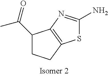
C1(C(=O)C)CCC2=C1N=C(N)S2
